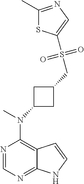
N1=CN=C2C(=C1N(C)C1CC(CS(=O)(=O)C3=CN=C(C)S3)C1)C=CN2
